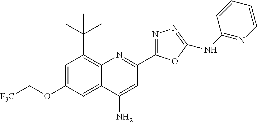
C1=C(OC[F3C])C=C2C(=C1C(C)(C)C)N=C(C1=NN=C(NC3=NC=CC=C3)O1)C=C2N
